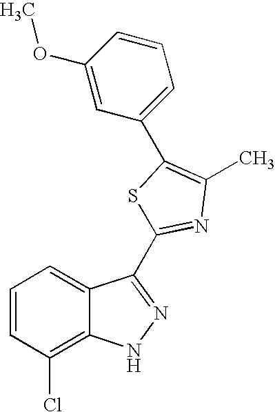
C1=CC=C2C(=C1Cl)NN=C2C1=NC(C)=C(C2=CC=CC(OC)=C2)S1
